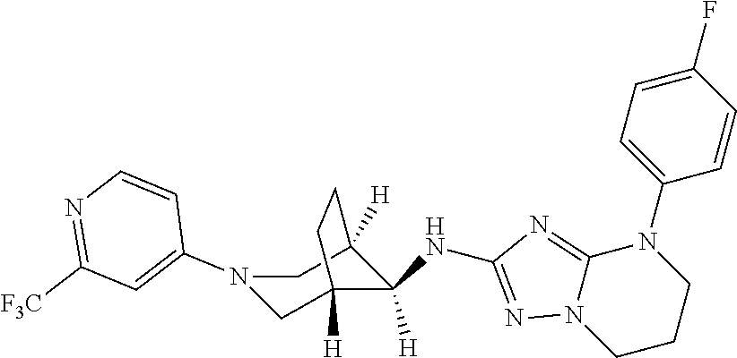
N1(C2=CC([F3C])=NC=C2)CC2([H])C(NC3=NN4C(=N3)N(C3=CC=C(F)C=C3)CCC4)([H])C([H])(C1)CC2
